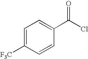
C1=C([F3C])C=CC(C(Cl)=O)=C1
